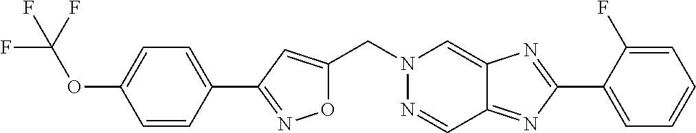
C1=CC(C2=NOC(CN3N=CC4=NC(C5=CC=CC=C5F)=NC4=C3)=C2)=CC=C1OC(F)(F)F
